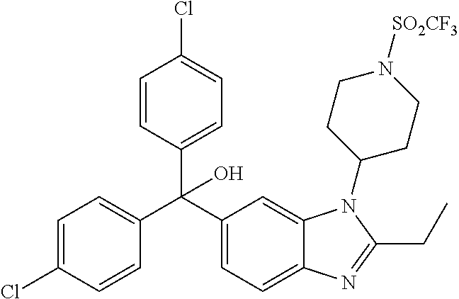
C1=C(Cl)C=CC(C(C2=CC=C3C(=C2)N(C2CCN([SO2CF3])CC2)C(CC)=N3)(C2=CC=C(Cl)C=C2)O)=C1
